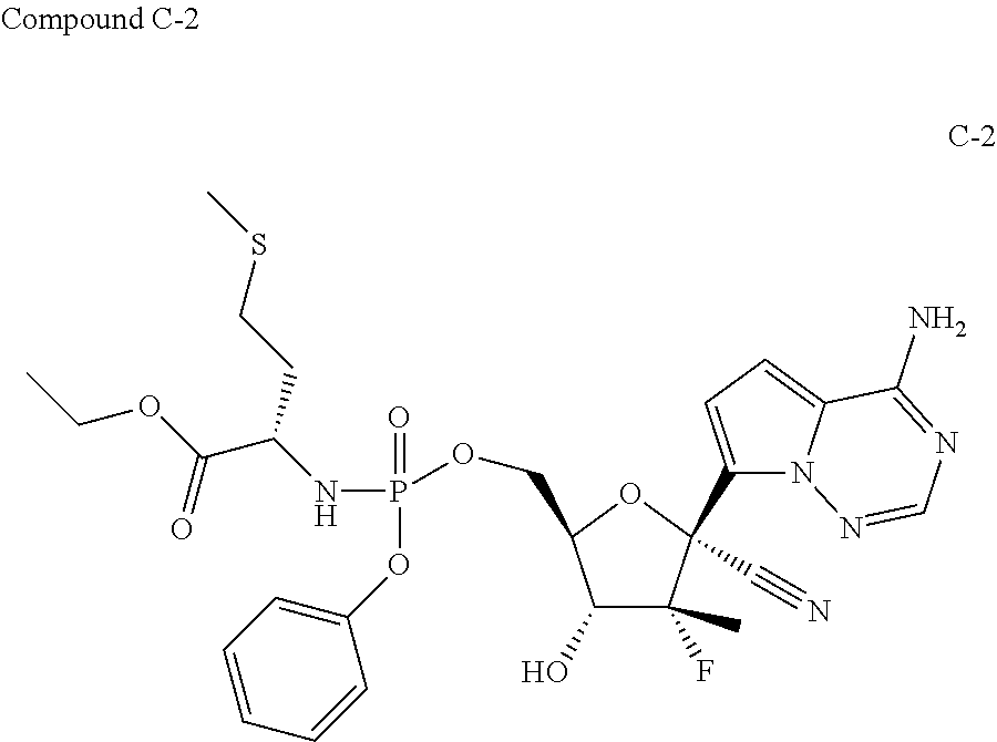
C1(O)C(C)(F)C(C2=CC=C3N2N=CN=C3N)(C#N)OC1COP(OC1=CC=CC=C1)(=O)NC(C(OCC)=O)CCSC
